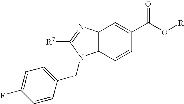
C12=C(C=CC(C(O[R])=O)=C1)N(CC1=CC=C(F)C=C1)C([R7])=N2
